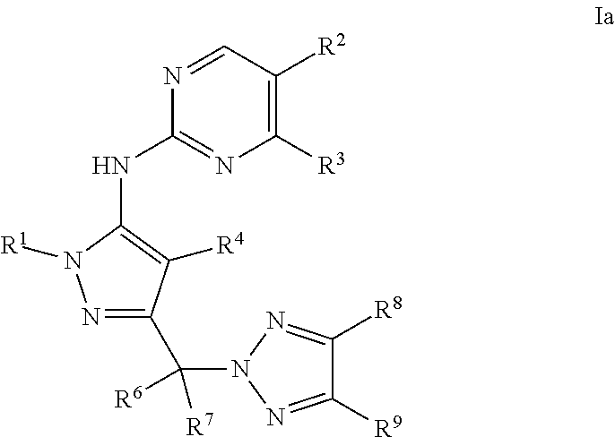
C1(NC2=NC([R3])=C([R2])C=N2)=C([R4])C(C(N2N=C([R9])C([R8])=N2)([R6])[R7])=NN1[R1]
